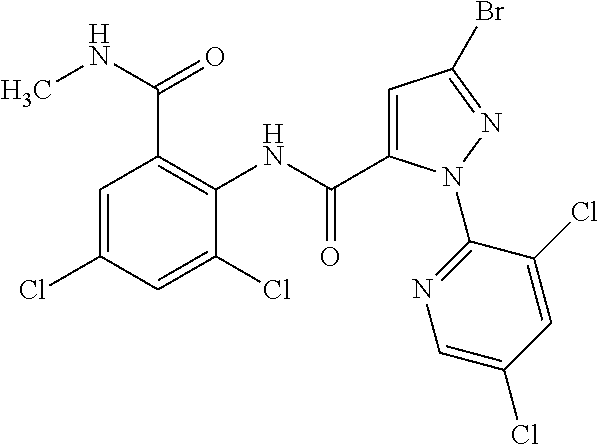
C1=C(Cl)C=C(Cl)C(NC(C2=CC(Br)=NN2C2=NC=C(Cl)C=C2Cl)=O)=C1C(NC)=O
